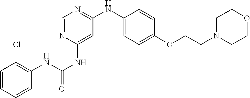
C1=NC(NC(=O)NC2=C(Cl)C=CC=C2)=CC(NC2=CC=C(OCCN3CCOCC3)C=C2)=N1
